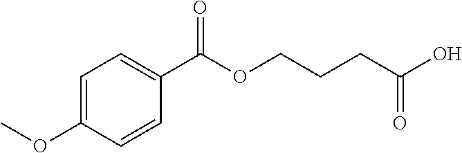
C1=C(OC)C=CC(C(OCCCC(O)=O)=O)=C1
